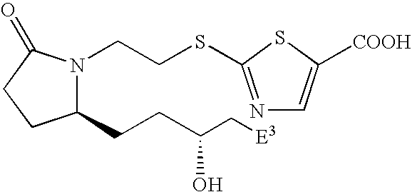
C1(CCC(C[E3])O)N(CCSC2=NC=C([COOH])S2)C(=O)CC1
